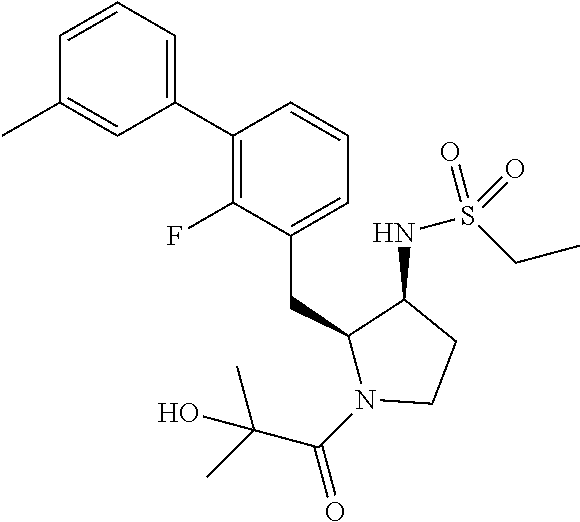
C1(C2=C(F)C(CC3N(C(C(C)(C)O)=O)CCC3NS(CC)(=O)=O)=CC=C2)=CC=CC(C)=C1
